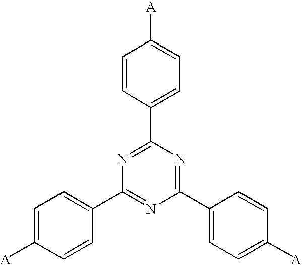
C1(C2=CC=C([A])C=C2)=NC(C2=CC=C([A])C=C2)=NC(C2=CC=C([A])C=C2)=N1
